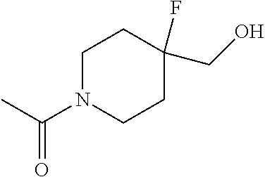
C1N(C(C)=O)CCC(CO)(F)C1
